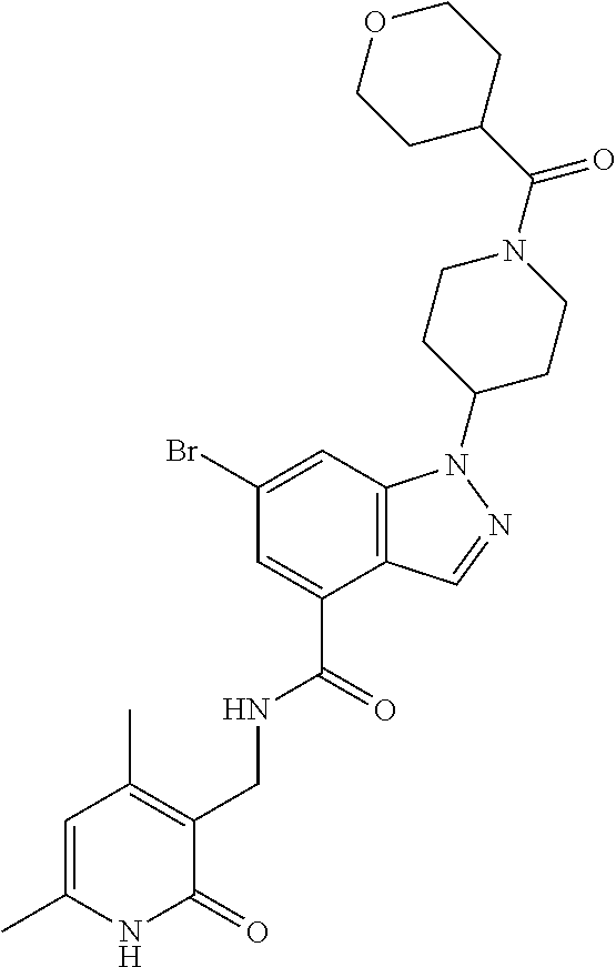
C1(Br)=CC2=C(C(C(=O)NCC3=C(C)C=C(C)NC3=O)=C1)C=NN2C1CCN(C(C2CCOCC2)=O)CC1
